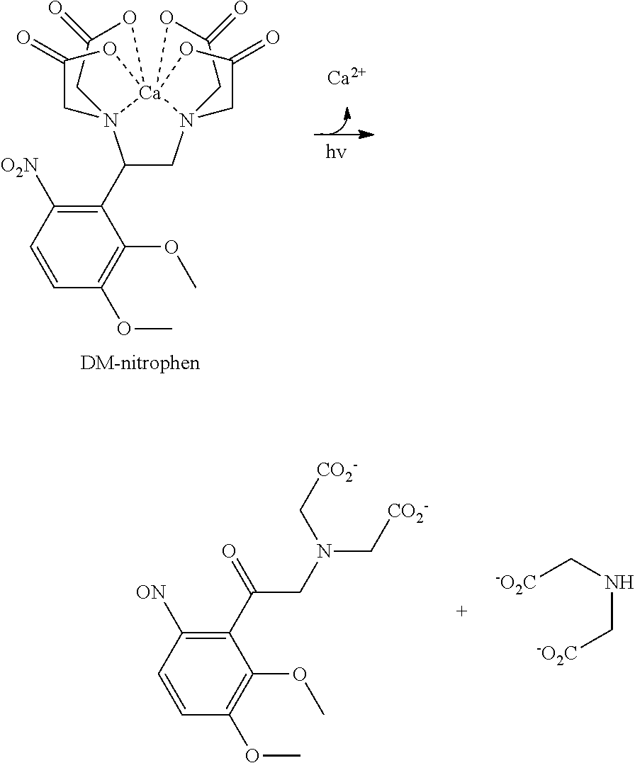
C1C(=O)O[Ca]2345N1(CC(C1=C([O2N])C=CC(OC)=C1OC)N2(CC(=O)O3)CC(=O)O4)CC(=O)O5.[Ca].C(CN(C[CO2-])C[CO2-])(=O)C1=C([ON])C=CC(OC)=C1OC.C(NC[-O2C])[-O2C]
